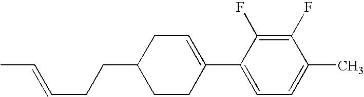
C1(F)=C(F)C(C2=CCC(CCC=CC)CC2)=CC=C1C
